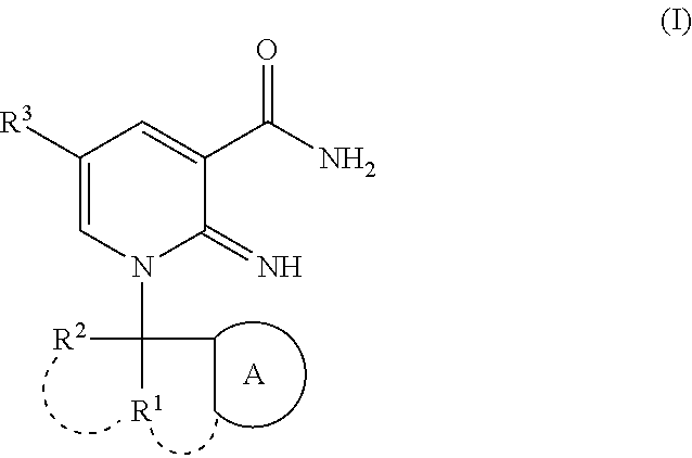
[R3]C1=CN(C([R2])(CC)[R1])C(=N)C(C(N)=O)=C1.[A]
